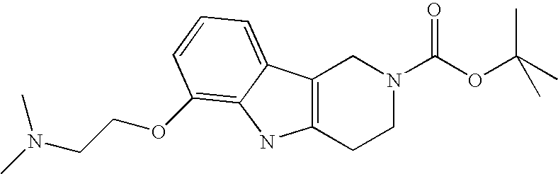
C12=C(CCN(C(OC(C)(C)C)=O)C1)NC1=C(OCCN(C)C)C=CC=C21
